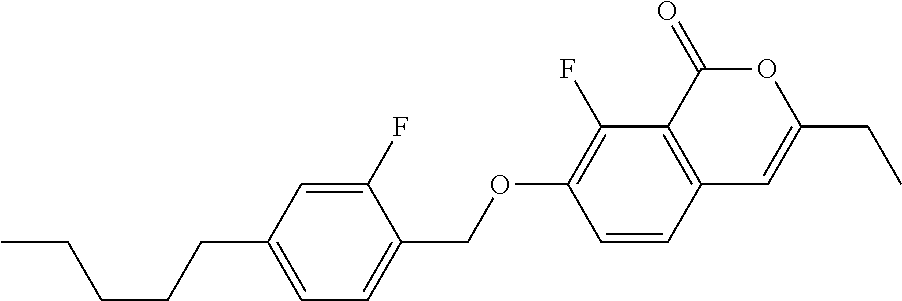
C12=C(C(=O)OC(CC)=C1)C(F)=C(OCC1=CC=C(CCCCC)C=C1F)C=C2
